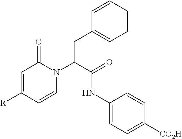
C1=C([R])C=CN(C(C(=O)NC2=CC=C([CO2H])C=C2)CC2=CC=CC=C2)C1=O
